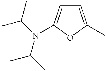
C1=C(C)OC(N(C(C)C)C(C)C)=C1
